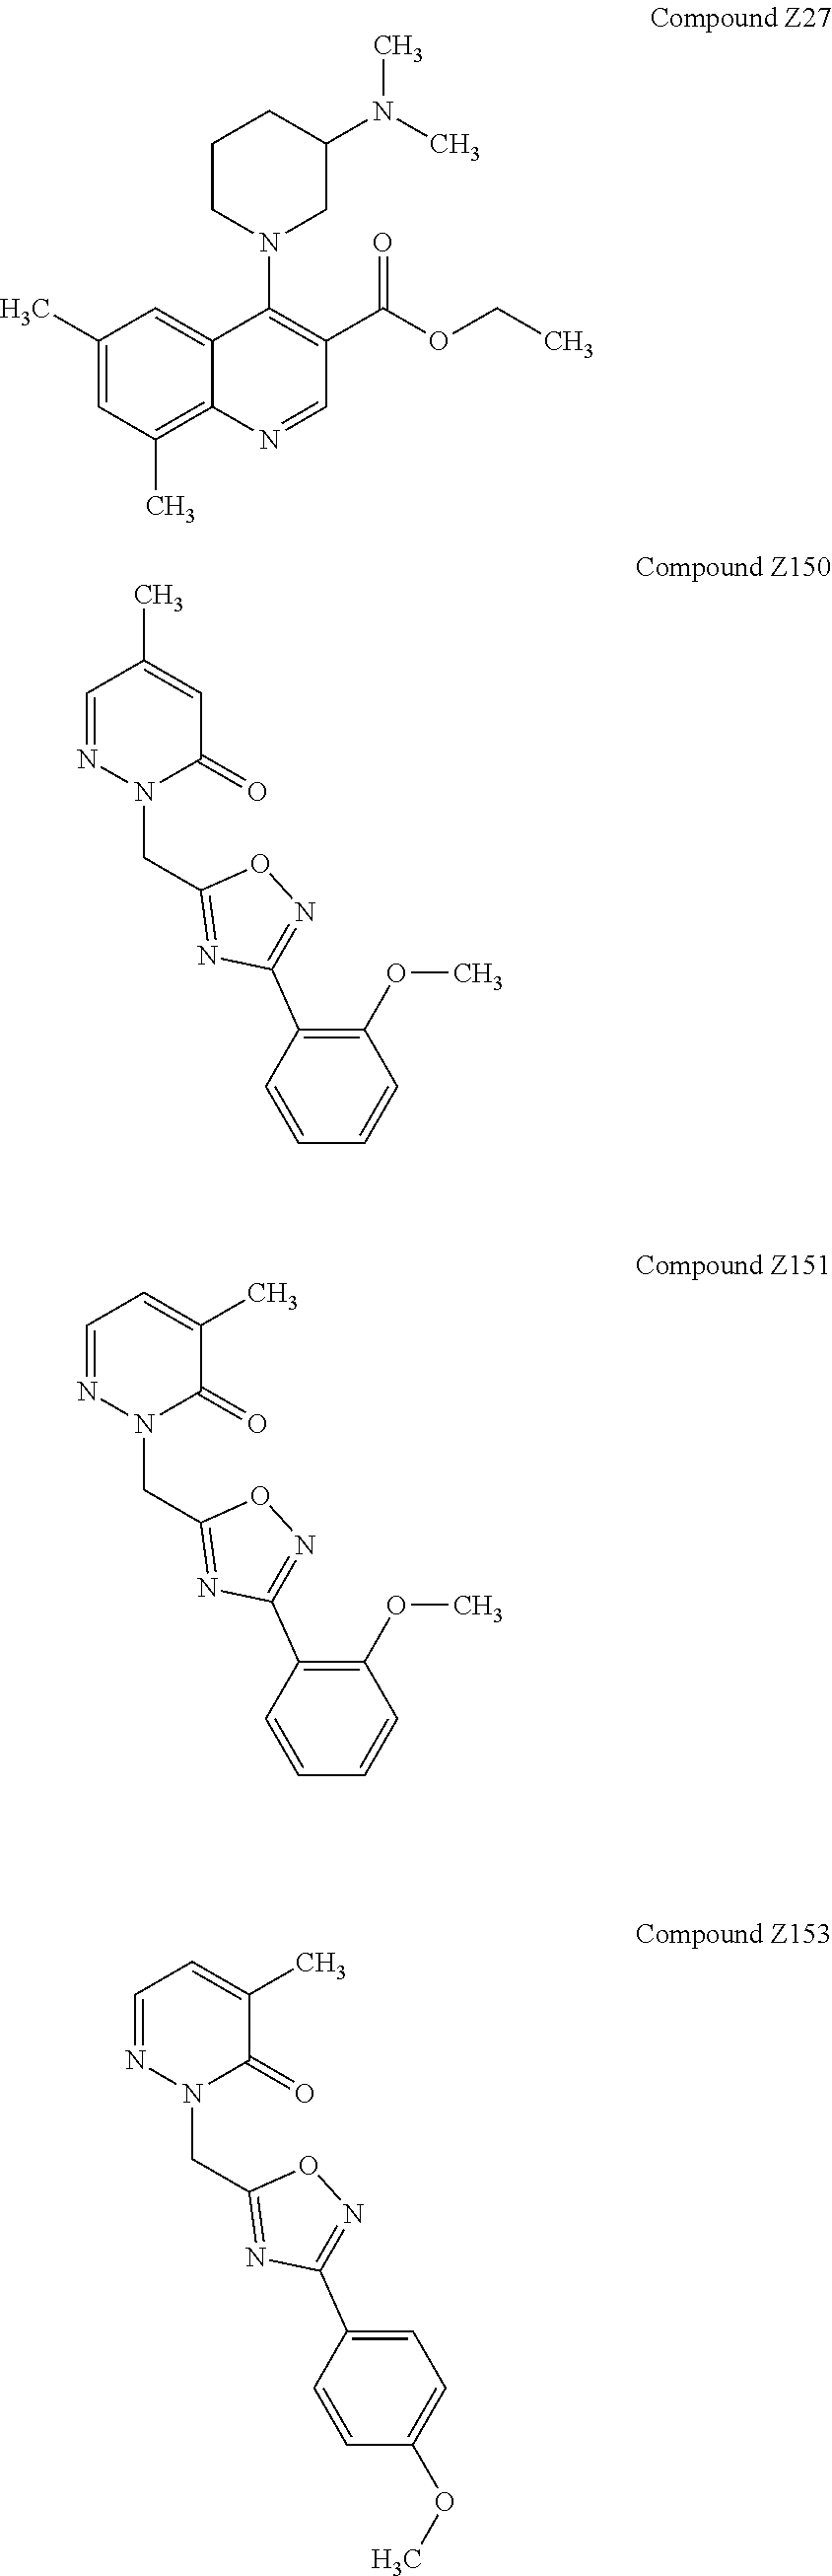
C1=NN(CC2=NC(C3=C(OC)C=CC=C3)=NO2)C(=O)C=C1C.C1(C)=CC(C)=C2C(=C1)C(N1CC(N(C)C)CCC1)=C(C(OCC)=O)C=N2.C1=NN(CC2=NC(C3=C(OC)C=CC=C3)=NO2)C(=O)C(C)=C1.C1=NN(CC2=NC(C3=CC=C(OC)C=C3)=NO2)C(=O)C(C)=C1
